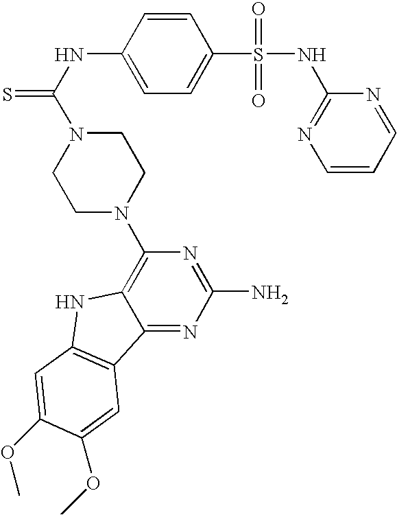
C1=C(S(=O)(=O)NC2=NC=CC=N2)C=CC(NC(=S)N2CCN(C3=C4C(=NC(N)=N3)C3=C(N4)C=C(OC)C(OC)=C3)CC2)=C1
